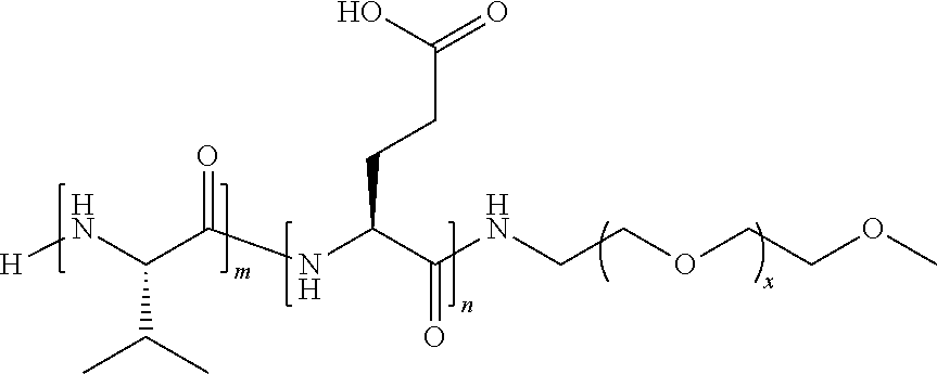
COCCOCCNC(C(NC(C(N[H])C(C)C)=O)CCC(=O)O)=O
